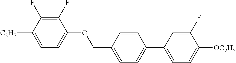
C1(F)=C(F)C([C3H7])=CC=C1OCC1=CC=C(C2=CC=C([OC2H5])C(F)=C2)C=C1
